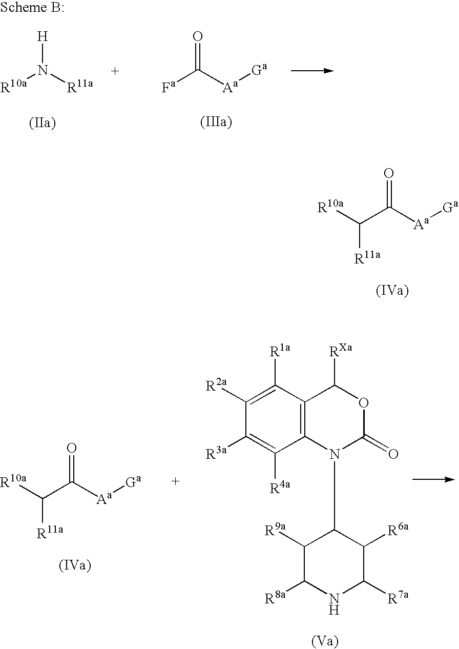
[R10a]C(C([Aa][Ga])=O)[R11a].[R10a]N([R11a])[H].[Fa]C([Aa][Ga])=O.C1([R2a])=C([R1a])C2=C(C([R4a])=C1[R3a])N(C1C([R9a])C([R8a])NC([R7a])C1[R6a])C(=O)OC2[RXa].[R10a]C(C([Aa][Ga])=O)[R11a]
